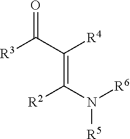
[R3]C(=O)C([R4])=C([R2])N([R5])[R6]
